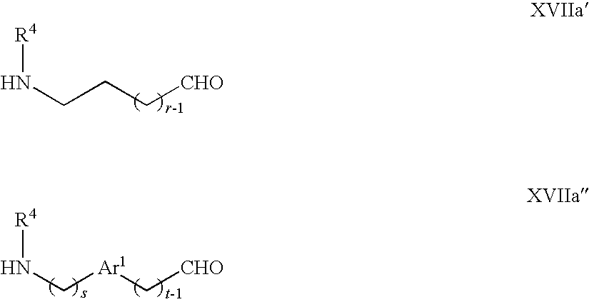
N(CCC[CHO])[R4].N(C[Ar1]C[CHO])[R4]
